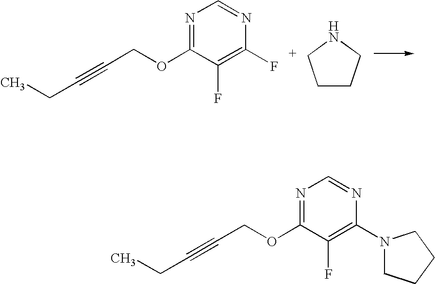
N1=C(OCC#CCC)C(F)=C(F)N=C1.C1CCNC1.N1=C(OCC#CCC)C(F)=C(N2CCCC2)N=C1
